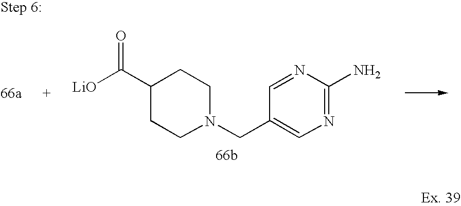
C1(C([LiO])=O)CCN(CC2=CN=C(N)N=C2)CC1
